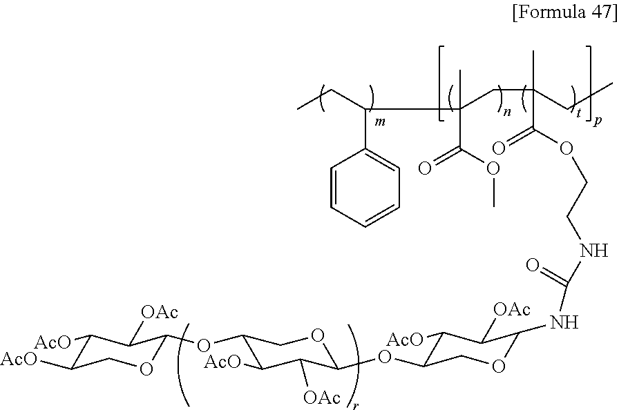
C1([AcO])C(OC2C([OAc])C([AcO])C(OC3OCC([AcO])C([AcO])C3[OAc])CO2)COC(NC(=O)NCCOC(=O)C(CC(C(CC)C2=CC=CC=C2)(C)C(=O)OC)(CC)C)C1[OAc]
